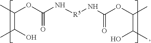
CC(OC(N[R5]NC(OC(C)C(O)C)=O)=O)C(C)O
